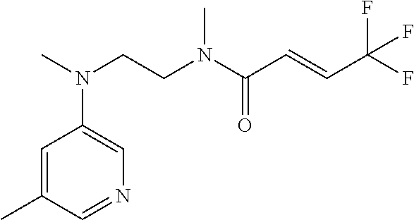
C1=C(C)C=NC=C1N(C)CCN(C(C=CC(F)(F)F)=O)C
